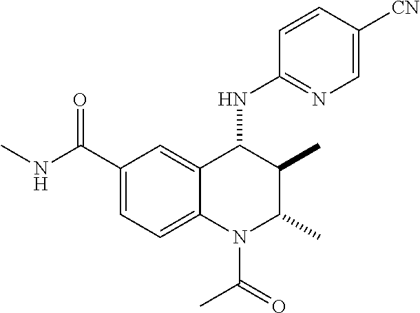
C1(C(=O)NC)=CC=C2C(=C1)C(NC1=NC=C([CN])C=C1)C(C)C(C)N2C(C)=O
